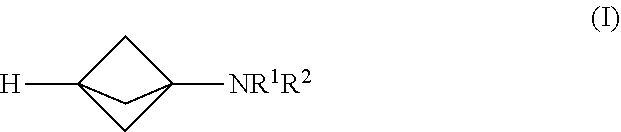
C1C2([H])CC1([NR1R2])C2
